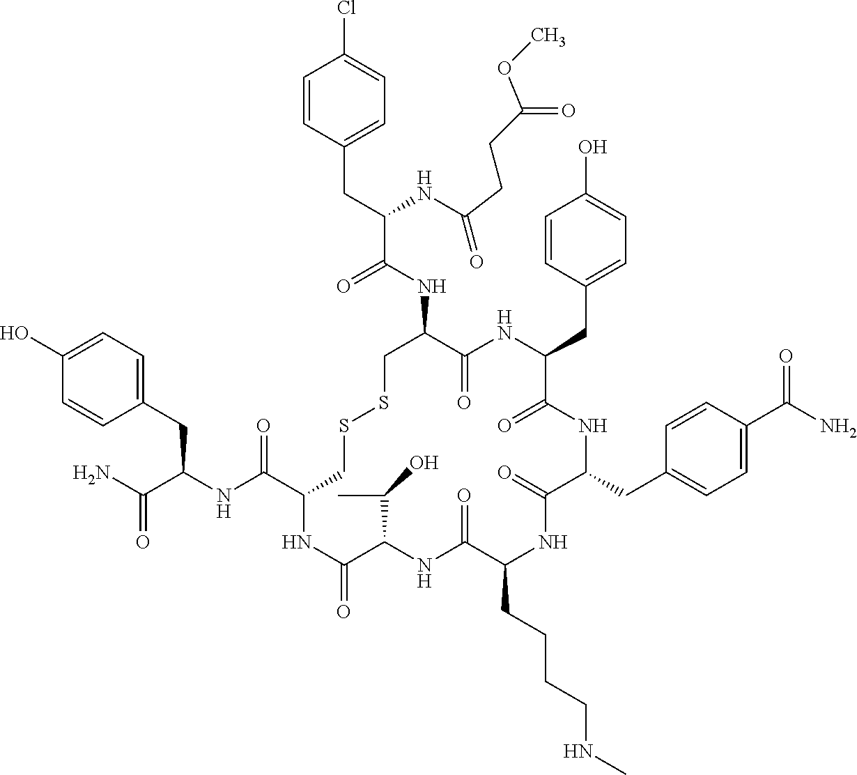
C1=C(O)C=CC(CC(NC(C2CSSCC(NC(C(CC3=CC=C(Cl)C=C3)NC(=O)CCC(=O)OC)=O)C(=O)NC(CC3=CC=C(O)C=C3)C(=O)NC(CC3=CC=C(C(N)=O)C=C3)C(=O)NC(CCCCNC)C(=O)NC(C(C)O)C(=O)N2)=O)C(N)=O)=C1
